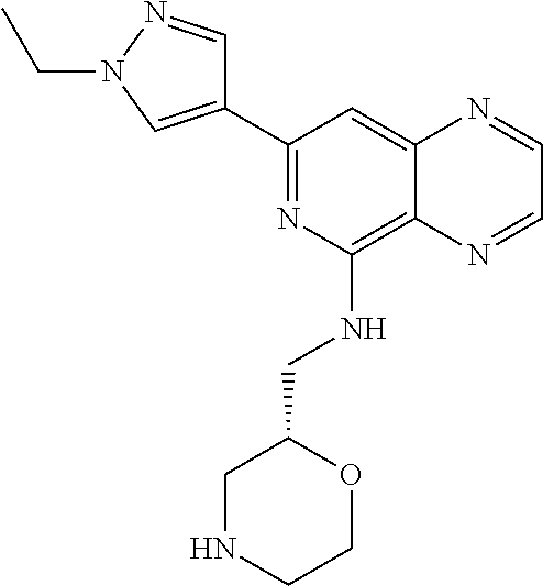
C1(C2=CN(CC)N=C2)=NC(NCC2CNCCO2)=C2C(=C1)N=CC=N2
